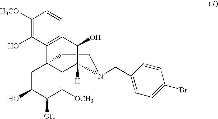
C1C23C4=C(C=CC([H3CO])=C4O)C(O)C([H])(C2=C([OCH3])C(O)C(O)C3)N(CC2=CC=C(Br)C=C2)C1
